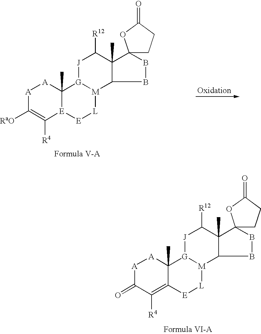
[A]1C([RaO])=C([R4])[E]2C(C)([A]1)[G]1[M]([L][E]2)C2C(C)(C([R12])[J]1)C1(BB2)CCC(=O)O1.[A]1C(=O)C([R4])=C2C(C)([A]1)[G]1[M]([L][E]2)C2C(C)(C([R12])[J]1)C1(BB2)CCC(=O)O1
